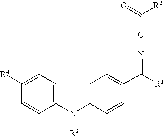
C1([R4])=CC2=C(C=C1)N([R3])C1=C2C=C(C(=NOC([R2])=O)[R1])C=C1
